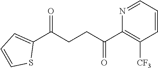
C1(C(CCC(C2=C([CF3])C=CC=N2)=O)=O)=CC=CS1
